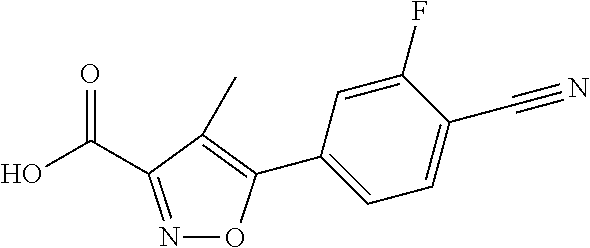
N1=C(C(O)=O)C(C)=C(C2=CC=C(C#N)C(F)=C2)O1
